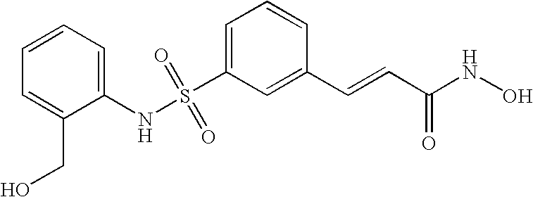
S(C1=CC=CC(C=CC(NO)=O)=C1)(NC1=CC=CC=C1CO)(=O)=O
